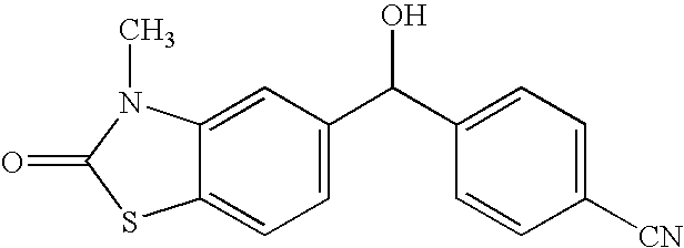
C12=CC=C(C(C3=CC=C([CN])C=C3)O)C=C1N(C)C(=O)S2
